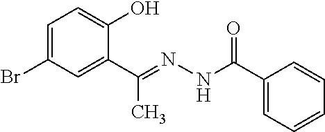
C1=C(Br)C=C(C(=NNC(C2=CC=CC=C2)=O)C)C(O)=C1
